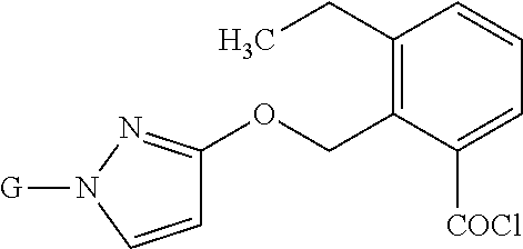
C1(CC)=C(COC2=NN([G])C=C2)C([COCl])=CC=C1
